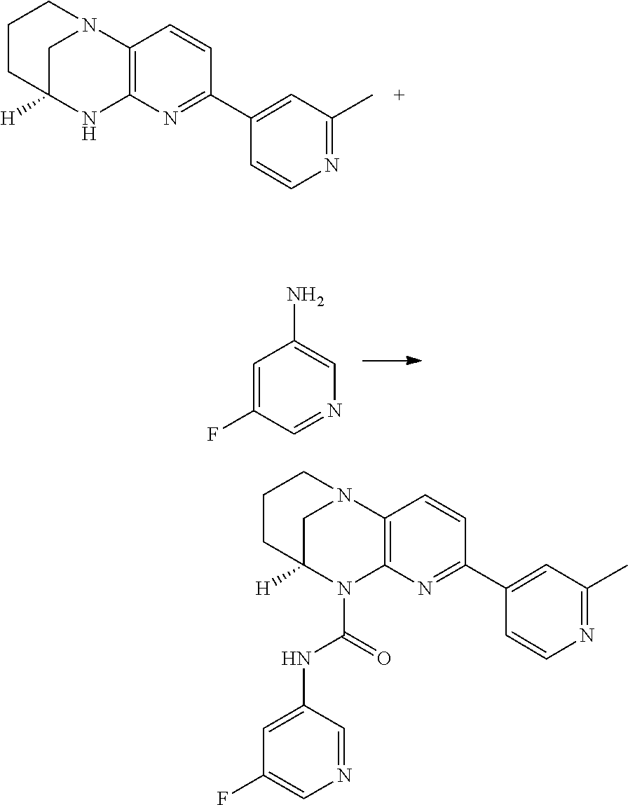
C12=C(N=C(C3=CC(C)=NC=C3)C=C1)NC1([H])CN2CCC1.C1=C(F)C=NC=C1N.C12=C(N=C(C3=CC(C)=NC=C3)C=C1)N(C(=O)NC1=CC(F)=CN=C1)C1([H])CN2CCC1
